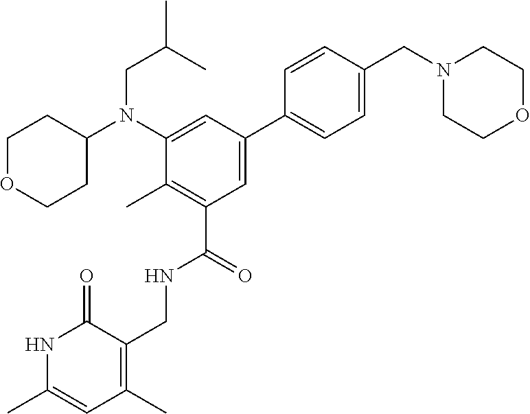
CC(CN(C1=CC(C2=CC=C(CN3CCOCC3)C=C2)=CC(C(NCC2=C(C)C=C(C)NC2=O)=O)=C1C)C1CCOCC1)C
